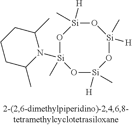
O1[Si](C)([H])O[Si](C)(N2C(C)CCCC2C)O[Si]([H])(C)O[Si]1(C)[H]
